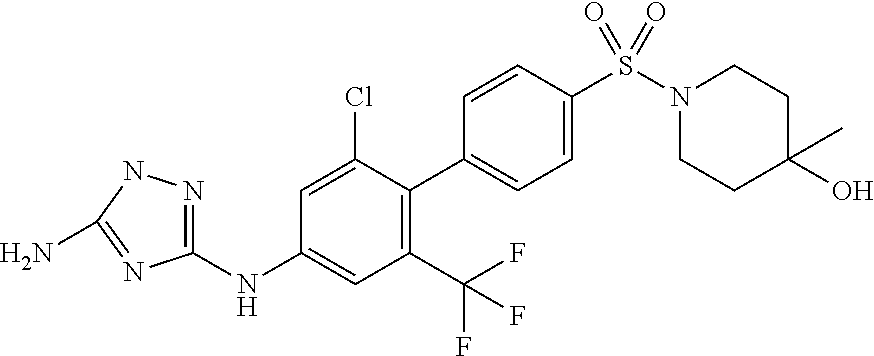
C1(NC2=CC(C(F)(F)F)=C(C3=CC=C(S(N4CCC(O)(C)CC4)(=O)=O)C=C3)C(Cl)=C2)=NNC(N)=N1
